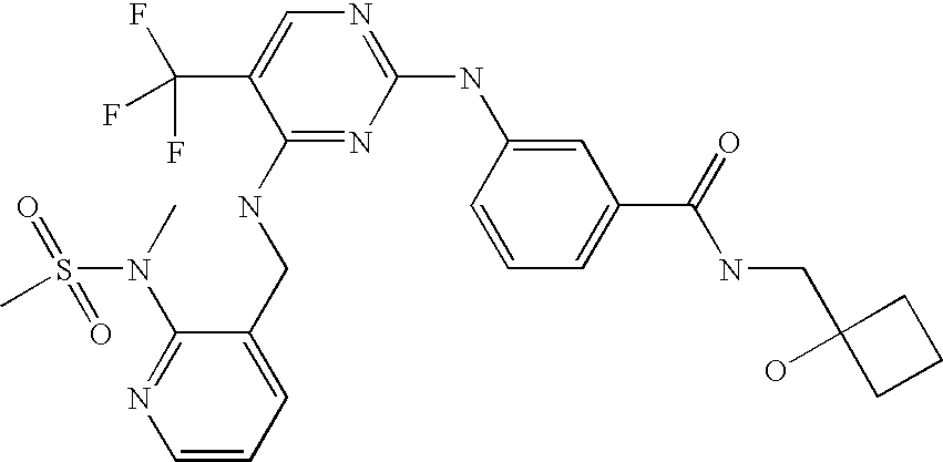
C1(N(C)S(=O)(=O)C)=NC=CC=C1CNC1=NC(NC2=CC(C(=O)NCC3(O)CCC3)=CC=C2)=NC=C1C(F)(F)F
